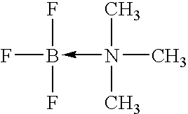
N(C)(C)(C)->B(F)(F)F
